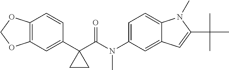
C1(C2(C(N(C3=CC=C4C(=C3)C=C(C(C)(C)C)N4C)C)=O)CC2)=CC2=C(C=C1)OCO2
